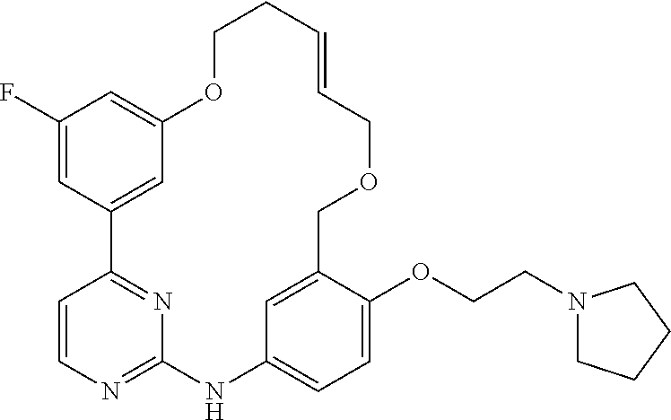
C1(F)=CC2=CC(=C1)OCCC=CCOCC1=CC(=CC=C1OCCN1CCCC1)NC1=NC=CC2=N1
